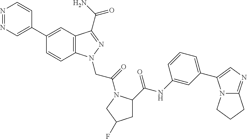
N1=NC=C(C2=CC3=C(C=C2)N(CC(=O)N2C(C(NC4=CC(C5=CN=C6N5CCC6)=CC=C4)=O)CC(F)C2)N=C3C(=O)N)C=C1
